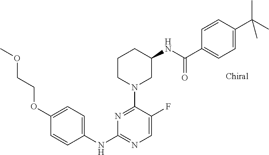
C1(NC2=NC=C(F)C(N3CC(NC(C4=CC=C(C(C)(C)C)C=C4)=O)CCC3)=N2)=CC=C(OCCOC)C=C1
